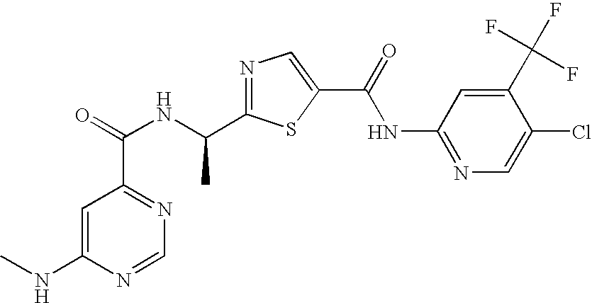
C1=NC(NC)=CC(C(=O)NC(C2=NC=C(C(=O)NC3=NC=C(Cl)C(C(F)(F)F)=C3)S2)C)=N1
